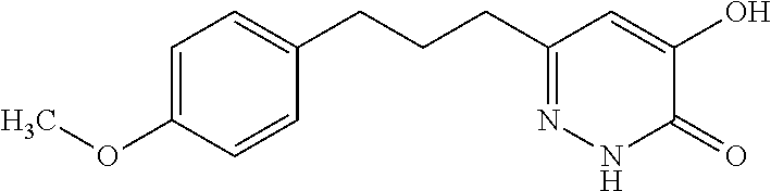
C1=C(CCCC2=NNC(=O)C(O)=C2)C=CC(OC)=C1
